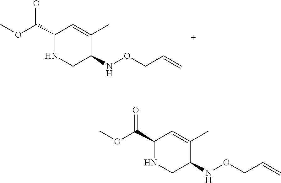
C1(C(OC)=O)NCC(NOCC=C)C(C)=C1.C1(C(OC)=O)NCC(NOCC=C)C(C)=C1
